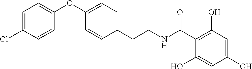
C1=C(Cl)C=CC(OC2=CC=C(CCNC(C3=C(O)C=C(O)C=C3O)=O)C=C2)=C1
